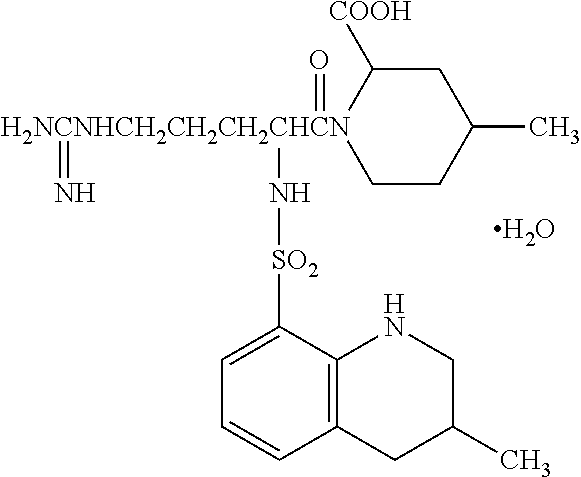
C1C([COOH])[H2NCNHCH2CH2CH2CHCN](=O)(=N)(N[SO2]C2=CC=CC3=C2NCC(C)C3)CCC1C.O
